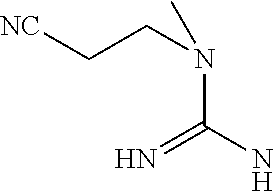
N(C(N)=N)(CC[NC])C
